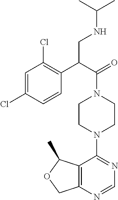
C12=C(N=CN=C1N1CCN(C(C(C3=C(Cl)C=C(Cl)C=C3)CNC(C)C)=O)CC1)COC2C
